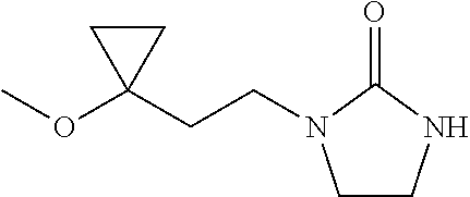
C1CNC(=O)N1CCC1(OC)CC1
